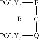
P(C(C)([Q][POLYA])[R])[POLYA]
